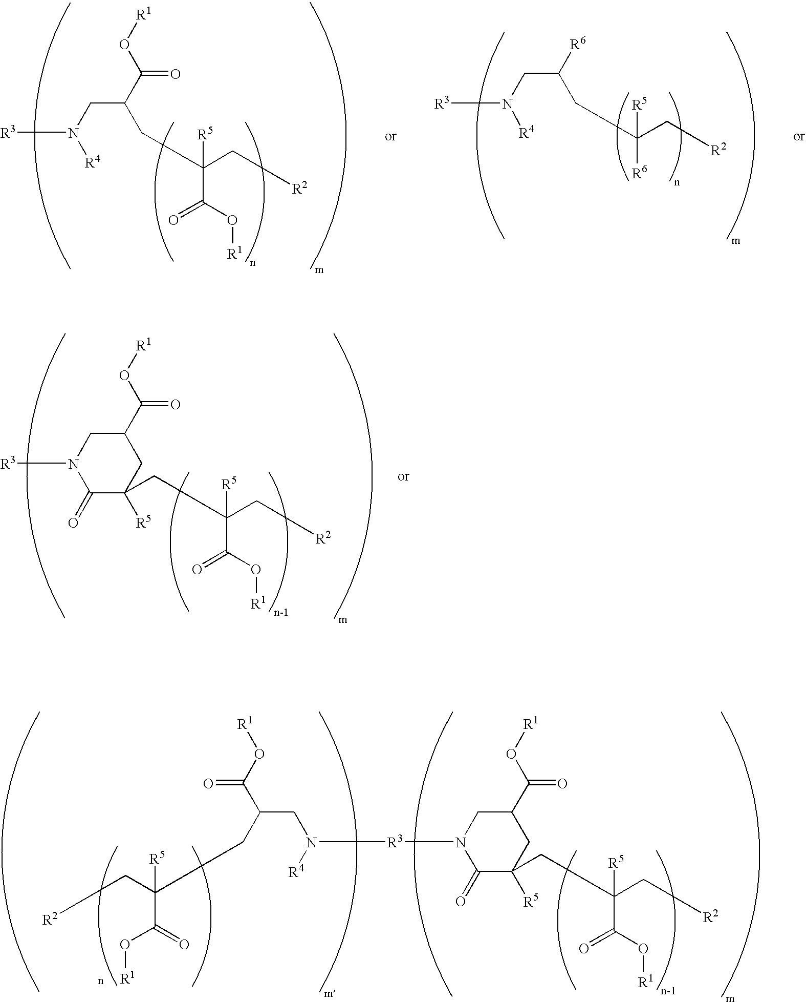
[R3](N1CC(C(O[R1])=O)CC([R5])(CC(C[R2])([R5])C(O[R1])=O)C1=O)N(CC(C(O[R1])=O)CC(C(O[R1])=O)(C[R2])[R5])[R4].[R3]N1CC(C(O[R1])=O)CC([R5])(CC(C[R2])([R5])C(O[R1])=O)C1=O.[R3]N(CC(C(O[R1])=O)CC(C[R2])([R5])C(O[R1])=O)[R4].[R3]N(CC([R6])CC(C[R2])([R5])[R6])[R4]
